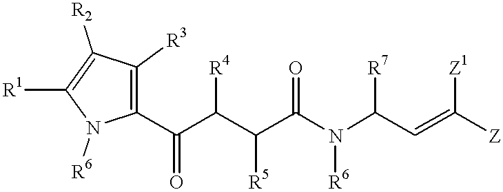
C(C(C(C(N(C(C=C([Z])[Z1])[R7])[R6])=O)[R5])[R4])(C1=C([R3])C([R2])=C([R1])N1[R6])=O
